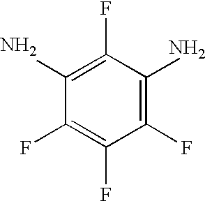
C1(F)=C(N)C(F)=C(N)C(F)=C1F
